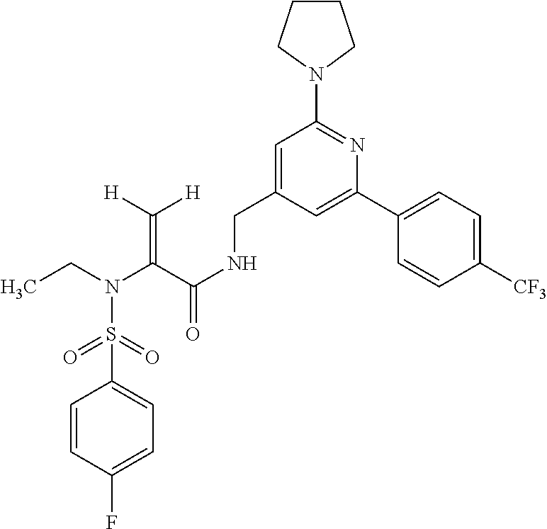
C1(S(=O)(=O)N(CC)C(C(NCC2=CC(N3CCCC3)=NC(C3=CC=C([CF3])C=C3)=C2)=O)=C([H])[H])=CC=C(F)C=C1
